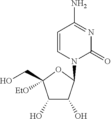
C1=CN(C2C(O)C(O)C(CO)([EtO])O2)C(=O)N=C1N
